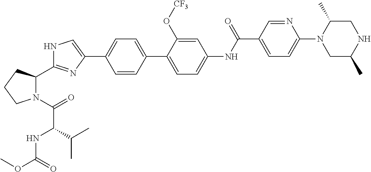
C1=C(C2=CC=C(C3=CNC(C4N(C(=O)C(NC(OC)=O)C(C)C)CCC4)=N3)C=C2)C(O[CF3])=CC(NC(C2=CC=C(N3CC(C)NCC3C)N=C2)=O)=C1
